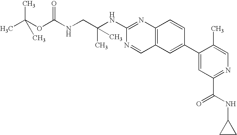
CC(OC(NCC(NC1=NC2=C(C=N1)C=C(C1=CC(C(NC3CC3)=O)=NC=C1C)C=C2)(C)C)=O)(C)C
